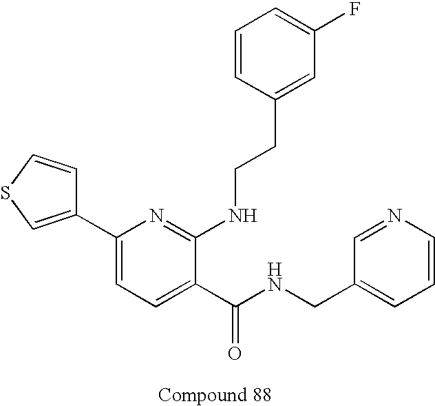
C1(C2=CC=C(C(NCC3=CC=CN=C3)=O)C(NCCC3=CC(F)=CC=C3)=N2)=CSC=C1
